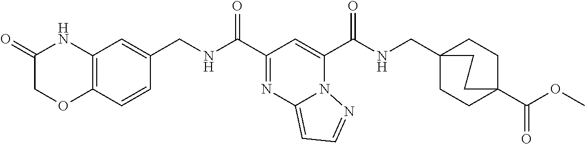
C1(=O)COC2=C(N1)C=C(CNC(C1=NC3=CC=NN3C(C(NCC34CCC(C(OC)=O)(CC3)CC4)=O)=C1)=O)C=C2
